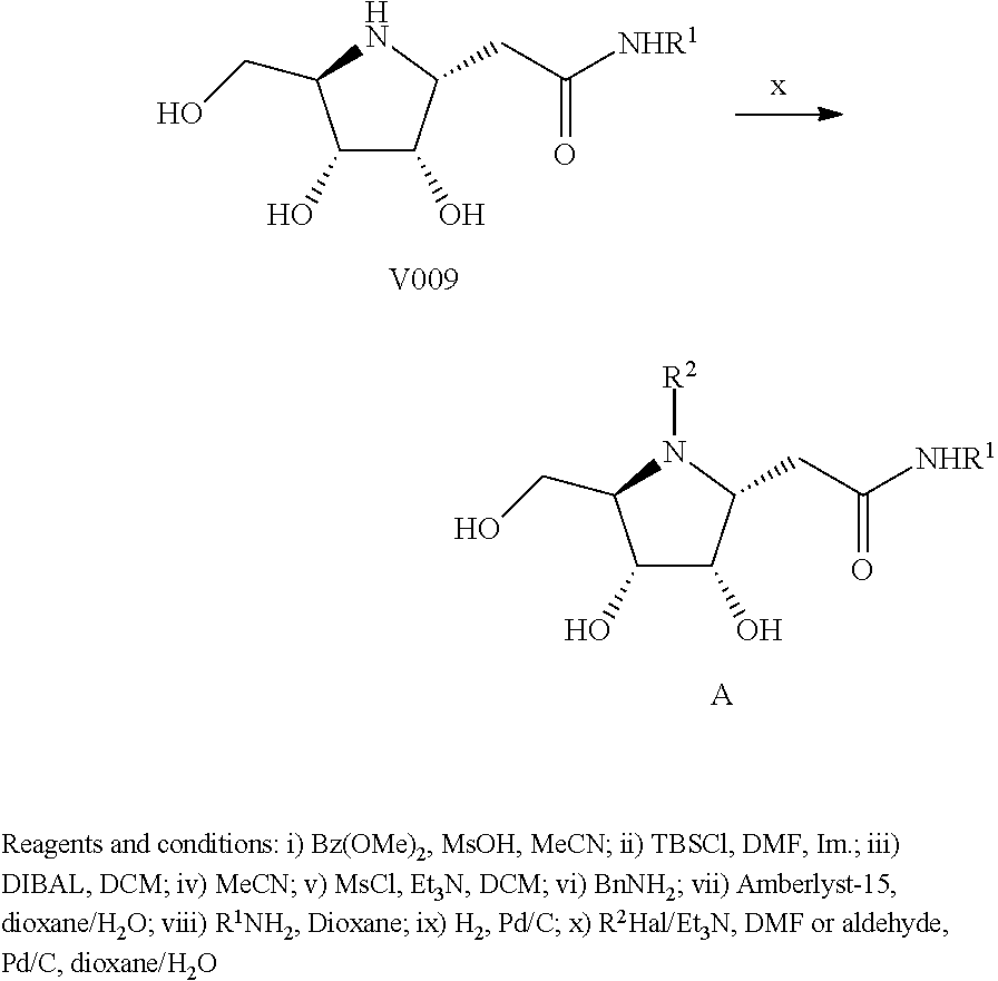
C1(O)C(O)C(CC([NHR1])=O)NC1CO.[V009].C1(O)C(O)C(CC([NHR1])=O)N([R2])C1CO.[A]
